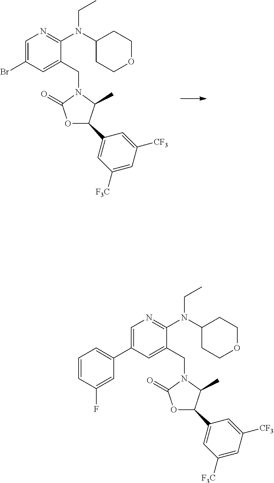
C1=C(Br)C=C(CN2C(=O)OC(C3=CC([F3C])=CC([CF3])=C3)C2C)C(N(C2CCOCC2)CC)=N1.C1=C(C2=CC=CC(F)=C2)C=C(CN2C(=O)OC(C3=CC([F3C])=CC([CF3])=C3)C2C)C(N(C2CCOCC2)CC)=N1
